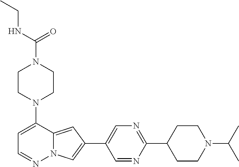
N1(C2=CC=NN3C2=CC(C2=CN=C(C4CCN(C(C)C)CC4)N=C2)=C3)CCN(C(=O)NCC)CC1
